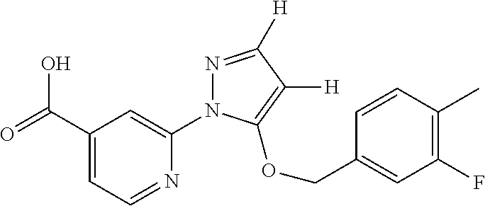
OC(C1=CC=NC(N2N=C([H])C([H])=C2OCC2=CC(F)=C(C)C=C2)=C1)=O
